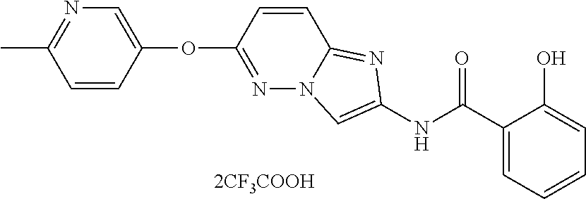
[2CF3COOH].C1(OC2=CN=C(C)C=C2)=NN2C(=NC(NC(C3=CC=CC=C3O)=O)=C2)C=C1
